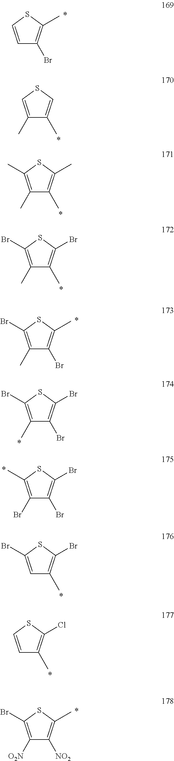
C1=CSC(C)=C1Br.C1(C)=C(Br)SC(C)=C1Br.C1(C)=C(Br)SC(Br)=C1Br.C1(Br)=C(C)SC(Br)=C1Br.C1(C)=CSC=C1C.C1(C)=C(C)SC(C)=C1C.C1(C)=C(Br)SC(Br)=C1C.C1=C(Br)SC(Br)=C1C.C1=CSC(Cl)=C1C.C1([O2N])=C(Br)SC(C)=C1[NO2]
